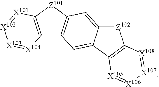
C12=C([Z101]C3=C1C=C1C(=C3)[Z102]C3=C1[X105]=[X106][X107]=[X108]3)[X101]=[X102][X103]=[X104]2
